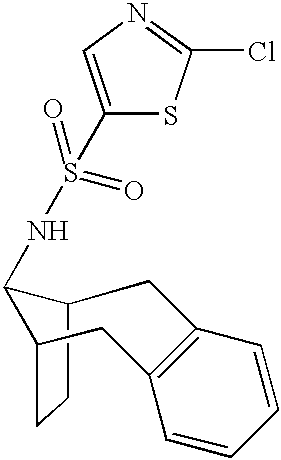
C12CCC(C1NS(=O)(=O)C1=CN=C(Cl)S1)CC1=C(C=CC=C1)C2
